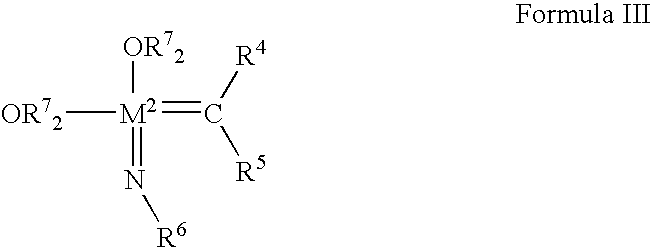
[OR72][M2]([OR72])(=C([R4])[R5])=N[R6]
